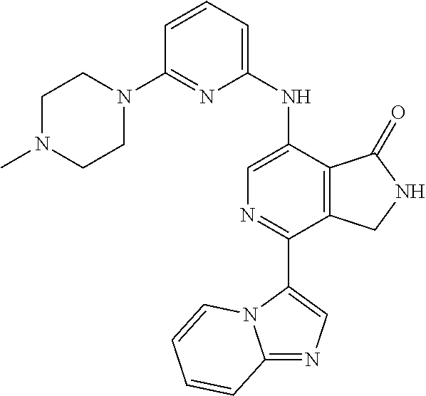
C1=CC=C(NC2=CN=C(C3=CN=C4N3C=CC=C4)C3=C2C(=O)NC3)N=C1N1CCN(C)CC1
